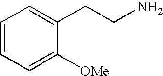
C1=CC=C([OMe])C(CCN)=C1
